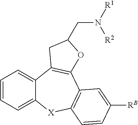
C12=CC=CC=C1[X]C1=C(C3=C2CC(CN([R1])[R2])O3)C=C([RB])C=C1
